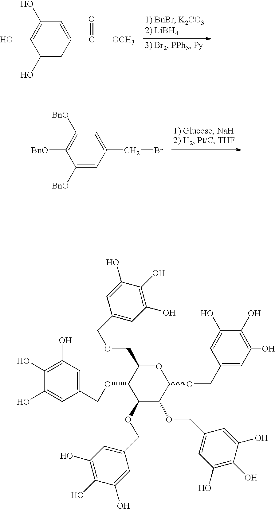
C1([BnO])=CC(CBr)=CC([BnO])=C1[BnO].C1(O)=CC(C([OCH3])=O)=CC(O)=C1O.C1(OCC2=CC(O)=C(O)C(O)=C2)C(OCC2=CC(O)=C(O)C(O)=C2)C(OCC2=CC(O)=C(O)C(O)=C2)OC(COCC2=CC(O)=C(O)C(O)=C2)C1OCC1=CC(O)=C(O)C(O)=C1
